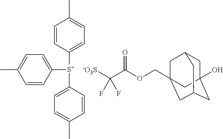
C1=C([S+](C2=CC=C(C)C=C2)C2=CC=C(C)C=C2)C=CC(C)=C1.C1C2(O)CC3CC(COC(C([-O3S])(F)F)=O)(CC1C3)C2
